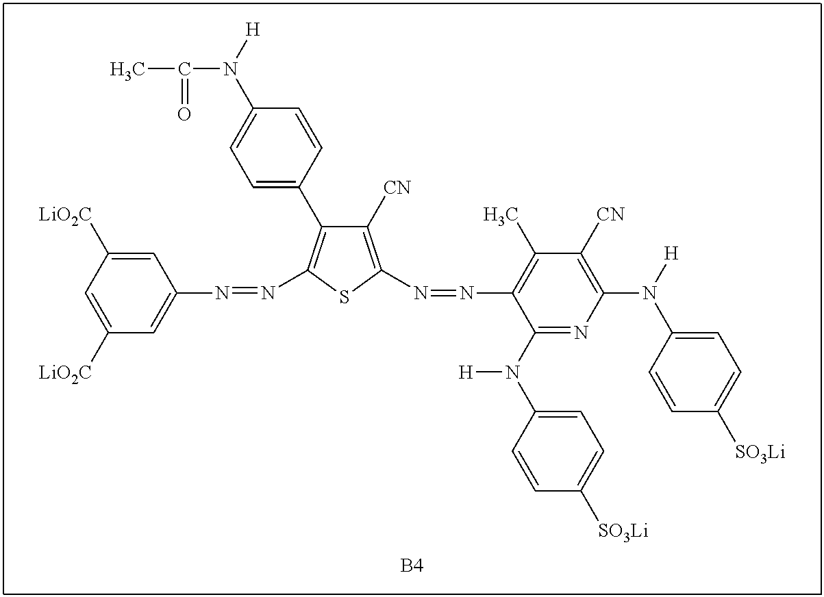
N(=NC1=C(C2=CC=C(N(C(C)=O)[H])C=C2)C([CN])=C(N=NC2=C(C)C([CN])=C(N(C3=CC=C([SO3Li])C=C3)[H])N=C2N(C2=CC=C([SO3Li])C=C2)[H])S1)C1=CC([LiO2C])=CC([LiO2C])=C1.[B4]
